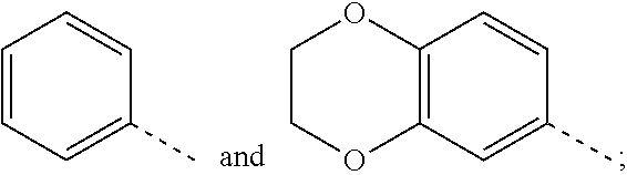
C1=CC=C(C)C=C1.C12=C(C=C(C)C=C1)OCCO2
